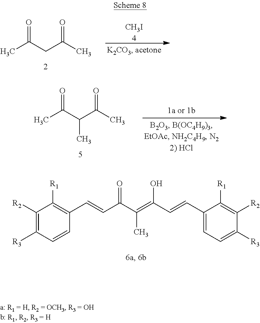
C1([R2])=C([R3])C=CC(C=CC(C(C)=C(O)C=CC2=CC=C([R3])C([R2])=C2[R1])=O)=C1[R1].O=C(CC(C)=O)C.[CH3I4].O=C(C(C(C)=O)C)C
